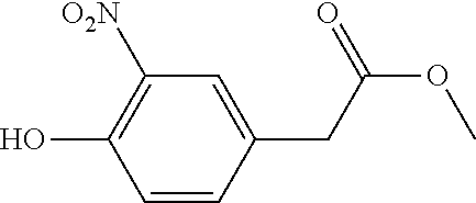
C1=CC(CC(OC)=O)=CC([O2N])=C1O
